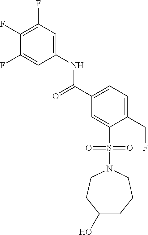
C1(F)=C(F)C=C(NC(=O)C2=CC=C(CF)C(S(=O)(=O)N3CCC(O)CCC3)=C2)C=C1F
